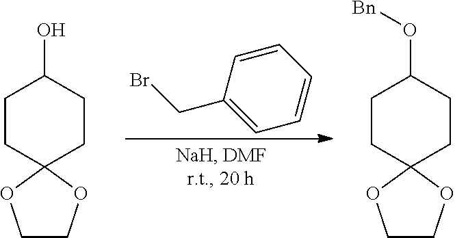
C1CC2(CCC1O)OCCO2.C1=CC(CBr)=CC=C1.C1CC2(CCC1O[Bn])OCCO2
